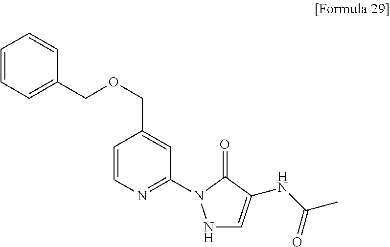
C1=CN=C(N2NC=C(NC(C)=O)C2=O)C=C1COCC1=CC=CC=C1
